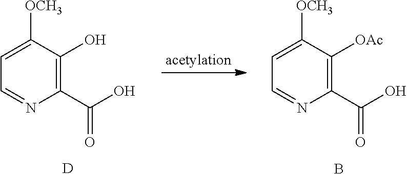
C1=C([OCH3])C(O)=C(C(O)=O)N=C1.[D].C1=C([OCH3])C([OAc])=C(C(O)=O)N=C1.B
